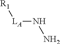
[R1][LA]NN
